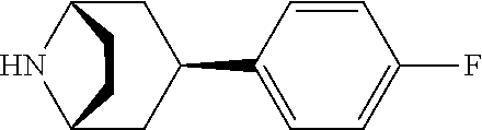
C1C(C2=CC=C(F)C=C2)CC2CCC1N2
